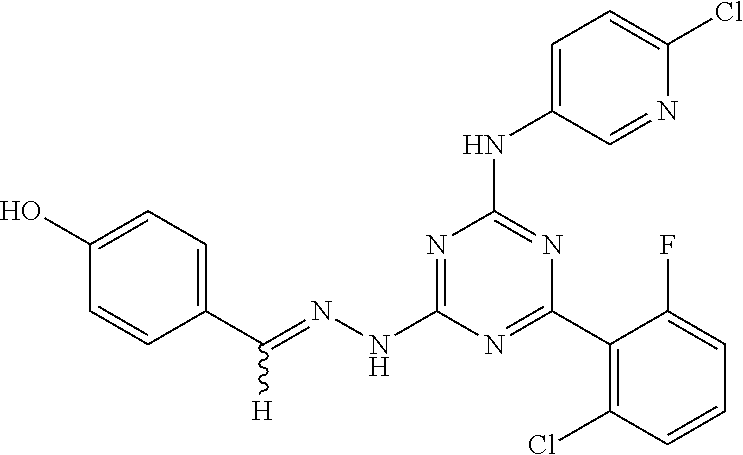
C1(C(=NNC2=NC(NC3=CC=C(Cl)N=C3)=NC(C3=C(Cl)C=CC=C3F)=N2)[H])=CC=C(O)C=C1
